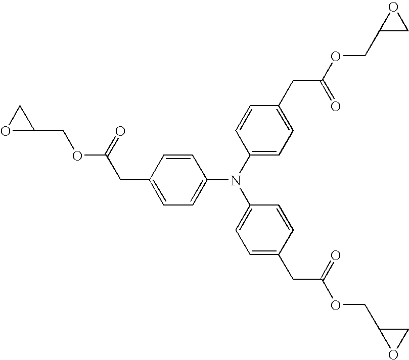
C1=C(CC(OCC2CO2)=O)C=CC(N(C2=CC=C(CC(OCC3CO3)=O)C=C2)C2=CC=C(CC(OCC3OC3)=O)C=C2)=C1
